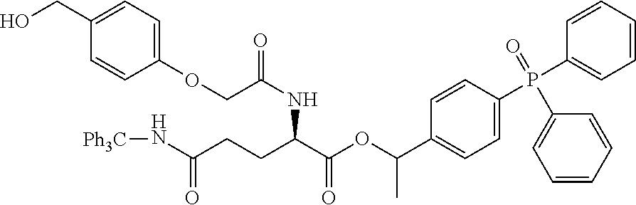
O(CC(NC(C(=O)OC(C1=CC=C(P(C2=CC=CC=C2)(=O)C2=CC=CC=C2)C=C1)C)CCC(N[Ph3C])=O)=O)C1=CC=C(CO)C=C1
